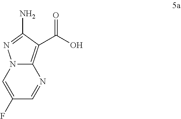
N12C(=C(C(O)=O)C(N)=N1)N=CC(F)=C2
